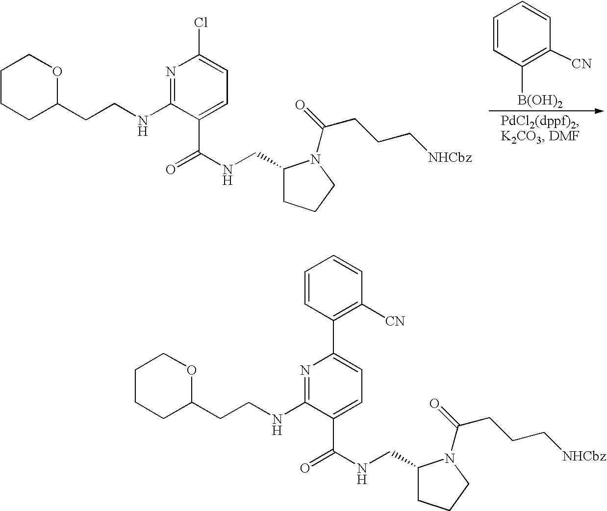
N1=C(NCCC2OCCCC2)C(C(NCC2CCCN2C(=O)CCC[NHCbz])=O)=CC=C1Cl.C1=CC([B(OH)2])=C([CN])C=C1.N1=C(NCCC2OCCCC2)C(C(NCC2CCCN2C(=O)CCC[NHCbz])=O)=CC=C1C1=C([CN])C=CC=C1
